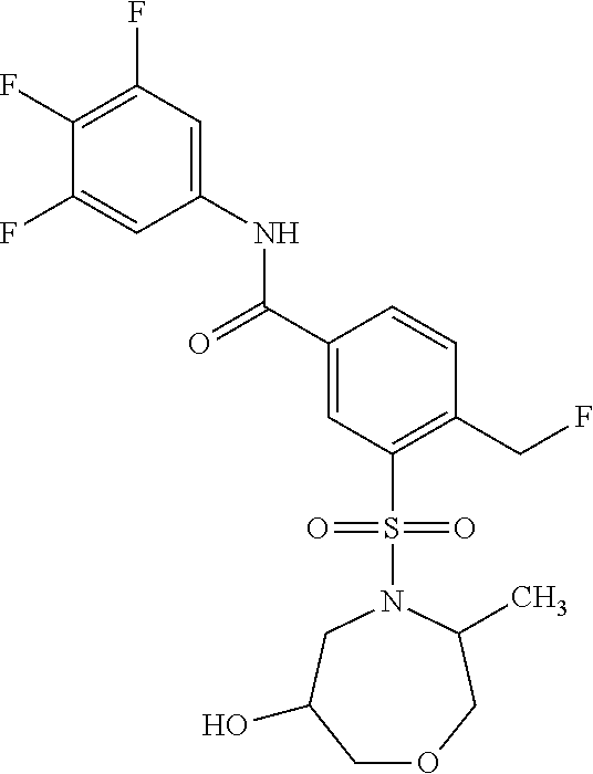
C1(F)=C(F)C=C(NC(C2=CC(S(=O)(=O)N3CC(O)COCC3C)=C(CF)C=C2)=O)C=C1F
